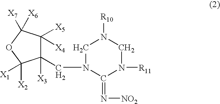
C1([X4])([X5])C([X3])(CN2CN([R10])CN([R11])C2=N[NO2])C([X2])([X1])OC1([X6])[X7]
